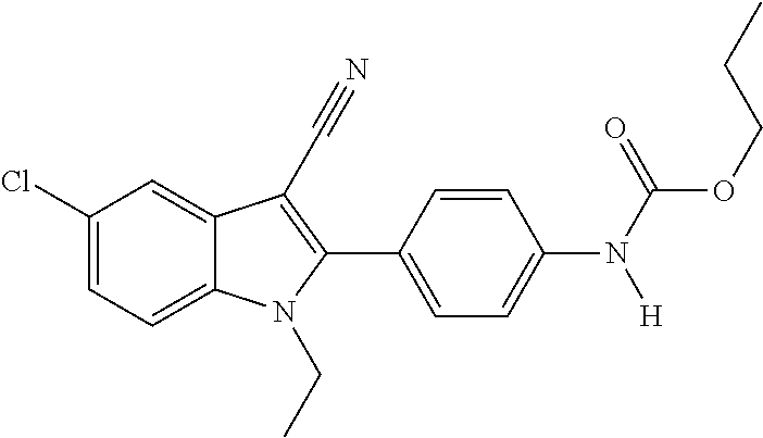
C1(Cl)=CC=C2C(=C1)C(C#N)=C(C1=CC=C(N(C(OCCC)=O)[H])C=C1)N2CC
